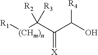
[X]=C(C([(CHm)n][R1])([R2])[R3])C(O)[R4]
